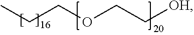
CCCOCC[OH]
